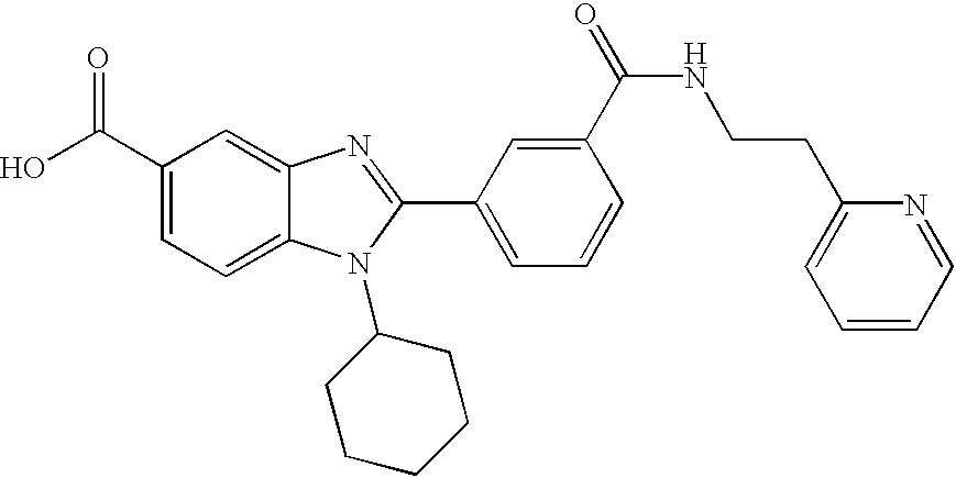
OC(C1=CC=C2C(=C1)N=C(C1=CC=CC(C(=O)NCCC3=CC=CC=N3)=C1)N2C1CCCCC1)=O
